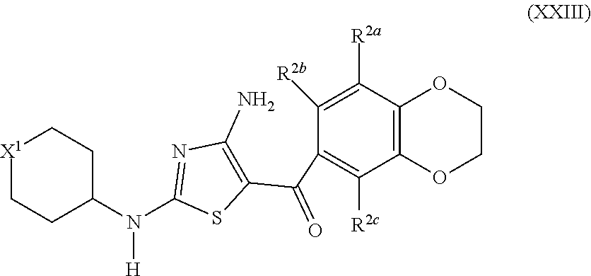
C1([R2b])=C([R2a])C2=C(C([R2c])=C1C(C1=C(N)N=C(N([H])C3CC[X1]CC3)S1)=O)OCCO2
